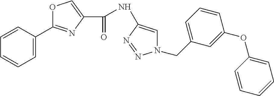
C1=C(C2=NC(C(=O)NC3=CN(CC4=CC=CC(OC5=CC=CC=C5)=C4)N=N3)=CO2)C=CC=C1
